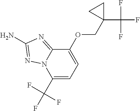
NC1=NN2C(=N1)C(OCC1(C(F)(F)F)CC1)=CC=C2C(F)(F)F
